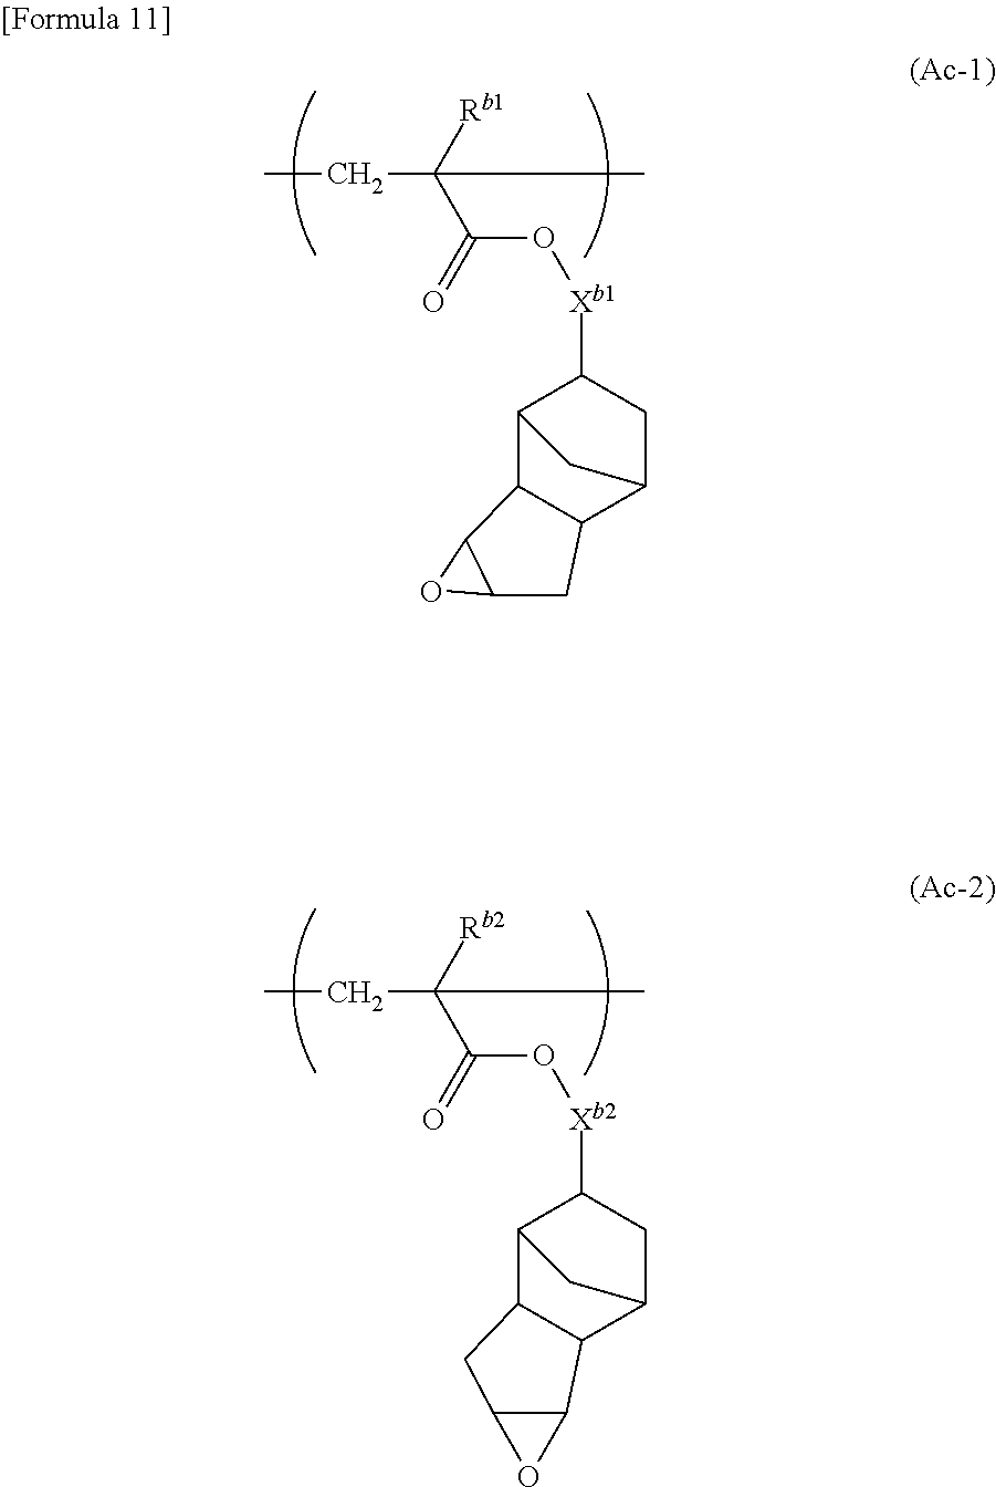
CCC([Rb1])(C(O[Xb1]C1C2C3C(C(C1)C2)CC1C3O1)=O)C.CCC([Rb2])(C(O[Xb2]C1C2C3C(C(C1)C2)C1C(C3)O1)=O)C
